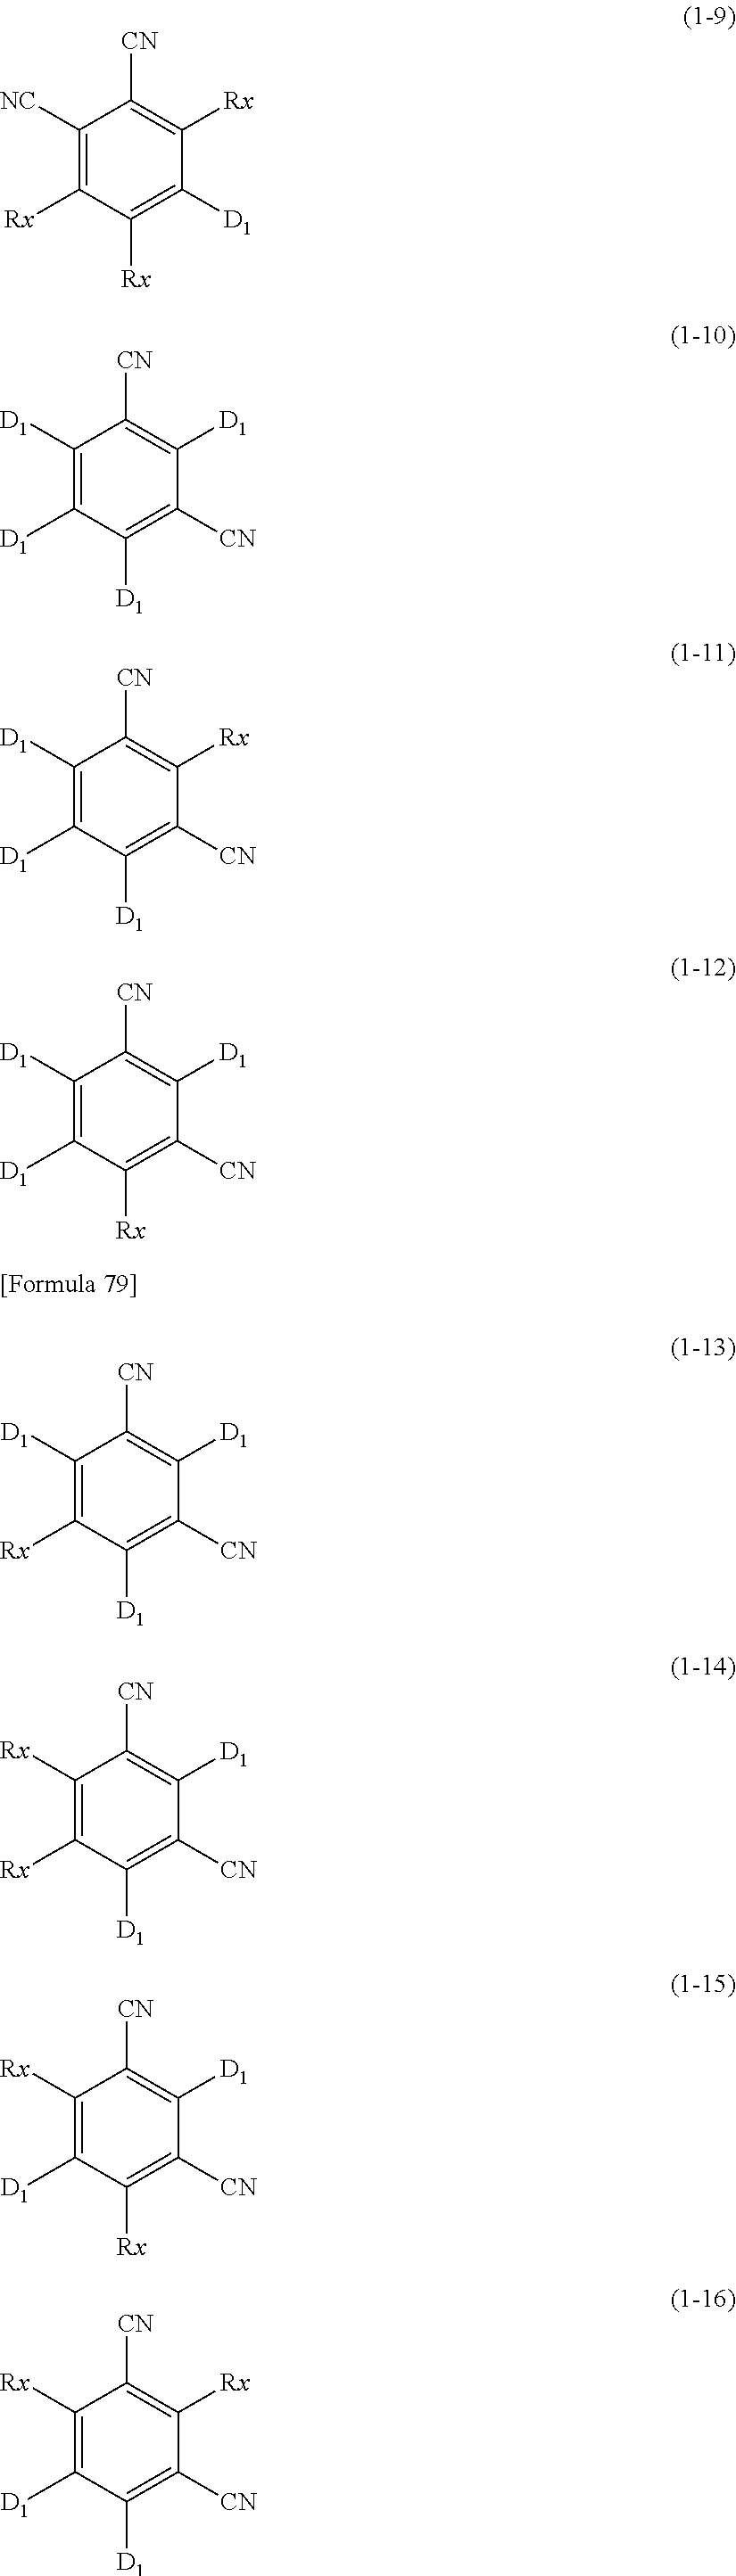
C1([NC])=C([Rx])C([Rx])=C([D1])C([Rx])=C1[CN].C1([D1])=C([D1])C([D1])=C([CN])C([D1])=C1[CN].C1([D1])=C([D1])C([D1])=C([CN])C([Rx])=C1[CN].C1([D1])=C([D1])C([Rx])=C([CN])C([D1])=C1[CN].C1([D1])=C([Rx])C([D1])=C([CN])C([D1])=C1[CN].C1([Rx])=C([Rx])C([D1])=C([CN])C([D1])=C1[CN].C1([Rx])=C([D1])C([Rx])=C([CN])C([D1])=C1[CN].C1([Rx])=C([D1])C([D1])=C([CN])C([Rx])=C1[CN]
